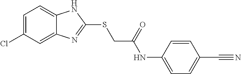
C12=CC(Cl)=CC=C1NC(SCC(NC1=CC=C(C#N)C=C1)=O)=N2
